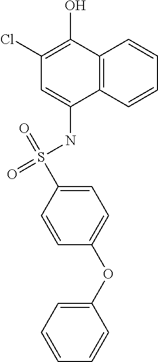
C12=C(C=CC=C1)C(NS(=O)(=O)C1=CC=C(OC3=CC=CC=C3)C=C1)=CC(Cl)=C2O
